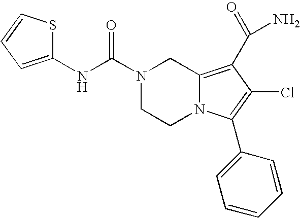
C(N1CCN2C(=C(C(N)=O)C(Cl)=C2C2=CC=CC=C2)C1)(=O)NC1=CC=CS1
